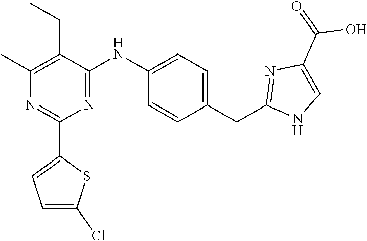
N1=C(NC2=CC=C(CC3=NC(C(=O)O)=CN3)C=C2)C(CC)=C(C)N=C1C1=CC=C(Cl)S1
